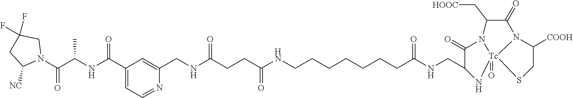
N1(C(C(NC(C2=CC=NC(CNC(CCC(NCCCCCCCC(NCC3C(=O)N4[Tc]5(=O)(N3)N(C(=O)C4C[HOOC])C([COOH])CS5)=O)=O)=O)=C2)=O)C)=O)CC(F)(F)CC1[NC]
